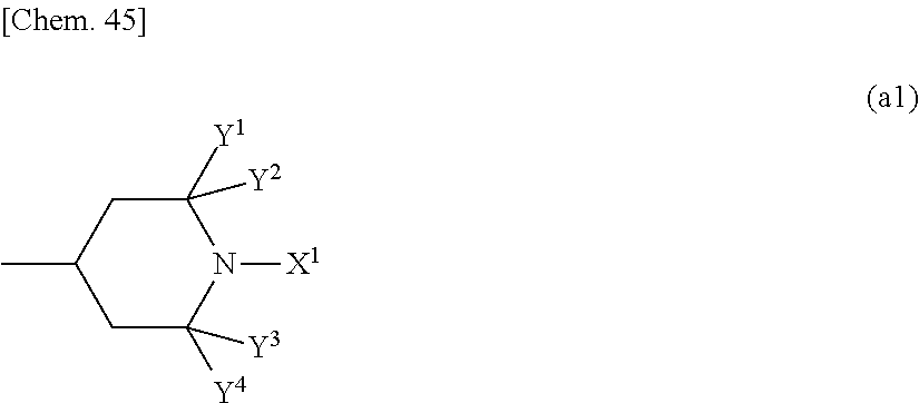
C1([Y1])([Y2])CC(C)CC([Y4])([Y3])N1[X1]
